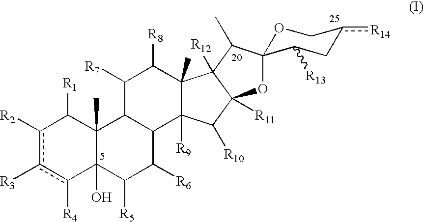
c1([R2])c([R3])c([R4])C2(O)C(C)(C1[R1])C1C(C([R6])C2[R5])C2([R9])C(C)(C([R8])C1[R7])C1([R12])C([R11])(C2[R10])OC2(C1C)OCc([R14])CC2[R13]
